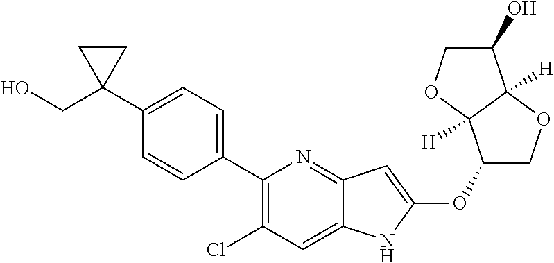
C1(C2=CC=C(C3(CO)CC3)C=C2)=C(Cl)C=C2C(=N1)C=C(OC1COC3([H])C1([H])OCC3O)N2
